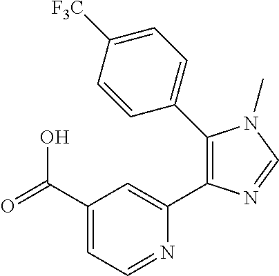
C1(C(=O)O)=CC=NC(C2=C(C3=CC=C([F3C])C=C3)N(C)C=N2)=C1
